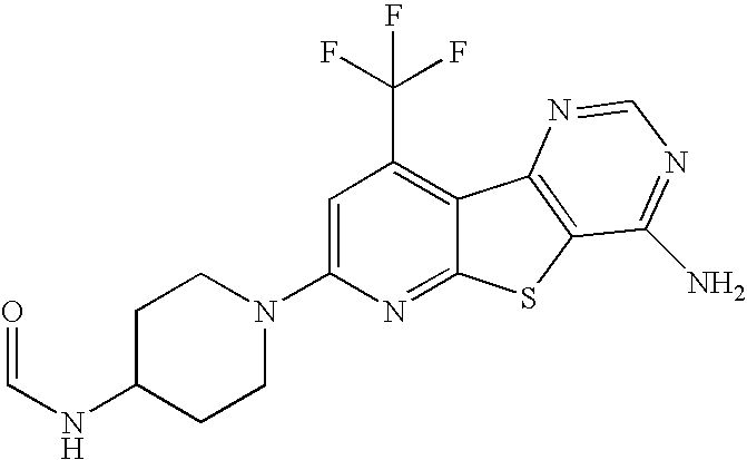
C1=C(N2CCC(NC=O)CC2)N=C2C(=C1C(F)(F)F)C1=C(S2)C(N)=NC=N1
